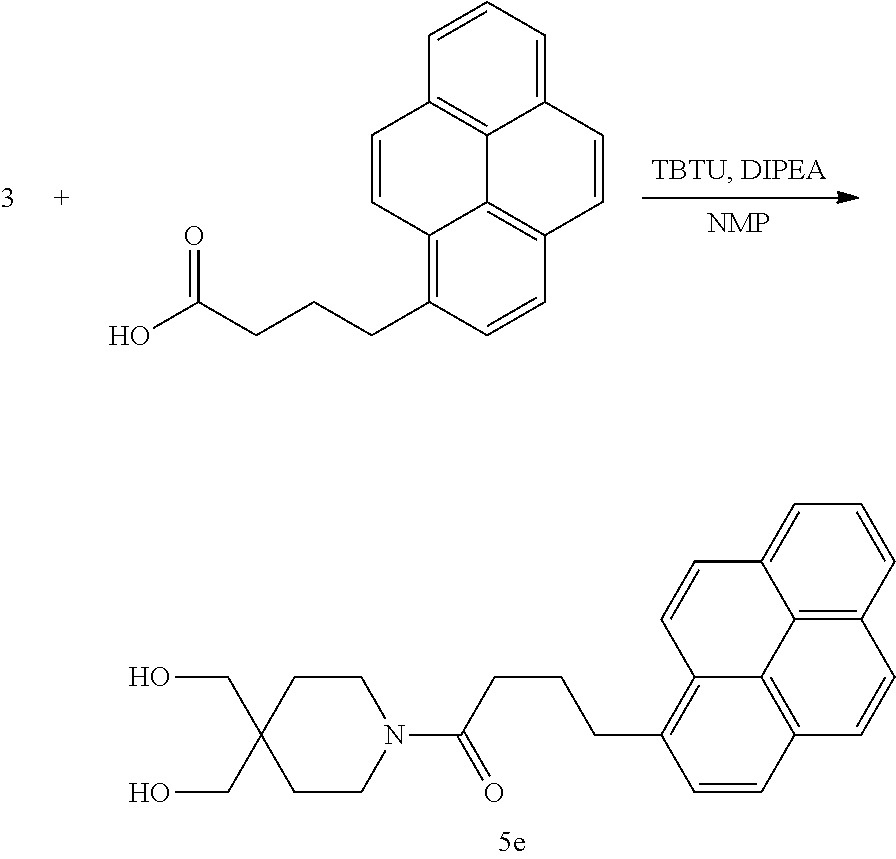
O=C(CCCC1=C2C3=C(C=C1)C=CC1=CC=CC(=C31)C=C2)O.C1CC(CO)(CO)CCN1C(CCCC1=C2C3=C(C=C1)C=CC1=C3C(=CC=C1)C=C2)=O
